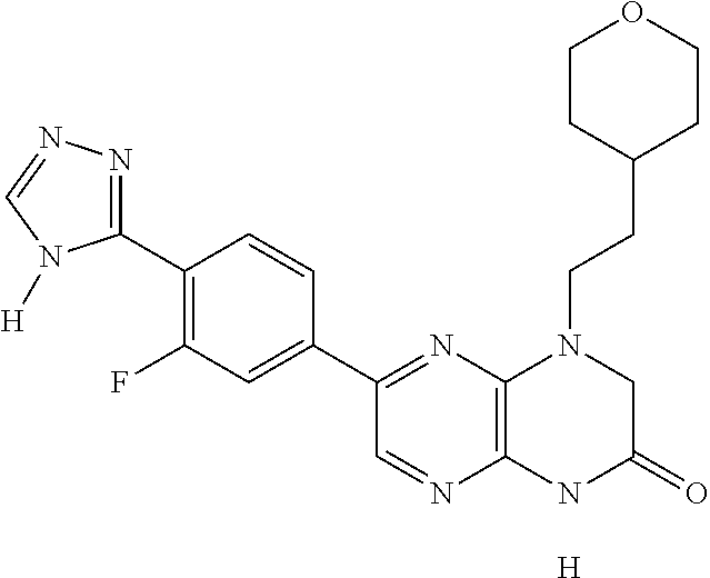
C1(C2=NN=CN2[H])=C(F)C=C(C2=NC3=C(N=C2)NC(=O)CN3CCC2CCOCC2)C=C1.[H]
